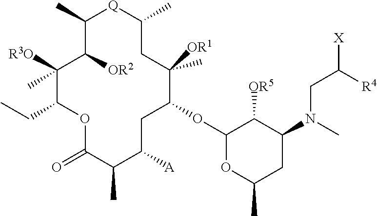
C1(C)[Q]C(C)CC([OR1])(C)C(OC2OC(C)CC(N(C)CC([R4])[X])C2[OR5])CC([A])C(C)C(=O)OC(CC)C([R3O])(C)C1[OR2]
